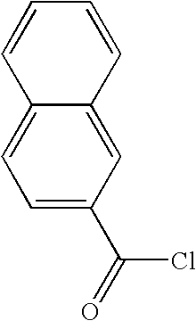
C1=C(C(=O)Cl)C=C2C(=C1)C=CC=C2
